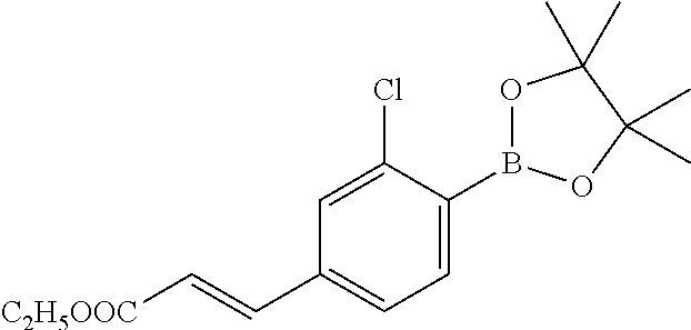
C1=C(B2OC(C)(C)C(C)(C)O2)C(Cl)=CC(C=C[C2H5OOC])=C1
